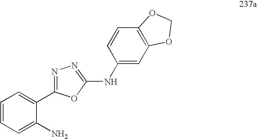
C1(C2=NN=C(NC3=CC4=C(C=C3)OCO4)O2)=CC=CC=C1N
